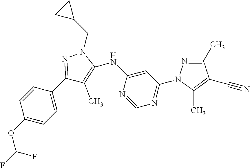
C1(C2=NN(CC3CC3)C(NC3=CC(N4N=C(C)C(C#N)=C4C)=NC=N3)=C2C)=CC=C(OC(F)F)C=C1
